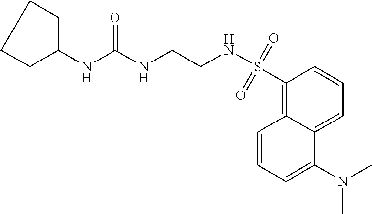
C12=CC=CC(S(NCCNC(NC3CCCC3)=O)(=O)=O)=C1C=CC=C2N(C)C
